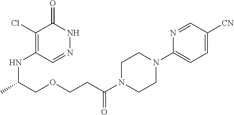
C1(Cl)=C(NC(COCCC(N2CCN(C3=CC=C([CN])C=N3)CC2)=O)C)C=NNC1=O
